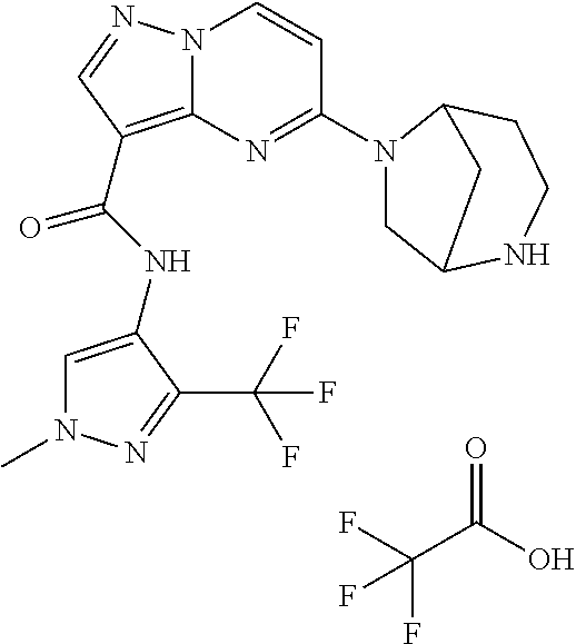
FC(C(O)=O)(F)F.N(C(=O)C1=C2N(N=C1)C=CC(N1CC3NCCC1C3)=N2)C1=CN(C)N=C1C(F)(F)F
